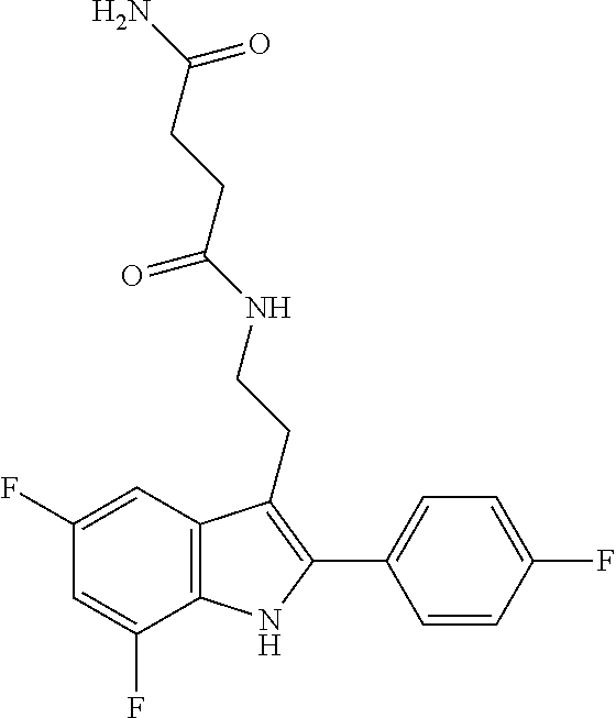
C1=C(F)C2=C(C=C1F)C(CCNC(CCC(N)=O)=O)=C(C1=CC=C(F)C=C1)N2
